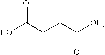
O=C(CCC([OH])=O)O
